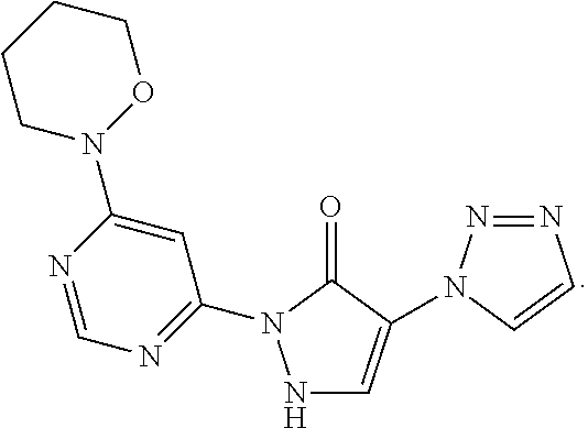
N1C=C(N2N=NC=C2)C(=O)N1C1=NC=NC(N2OCCCC2)=C1
